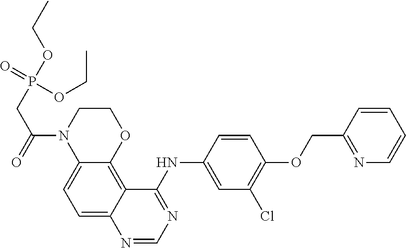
C1(COC2=C(Cl)C=C(NC3=NC=NC4=CC=C5N(C(CP(OCC)(OCC)=O)=O)CCOC5=C34)C=C2)=NC=CC=C1
